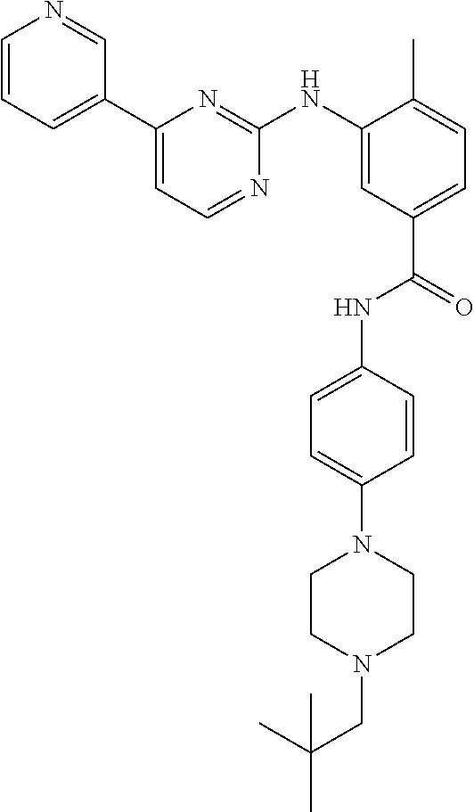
C1=CC=C(C2=CC=NC(NC3=CC(C(=O)NC4=CC=C(N5CCN(CC(C)(C)C)CC5)C=C4)=CC=C3C)=N2)C=N1
